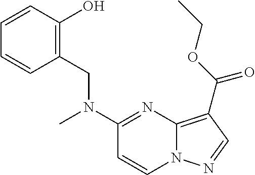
C1=CC(O)=C(CN(C2=NC3=C(C(OCC)=O)C=NN3C=C2)C)C=C1
